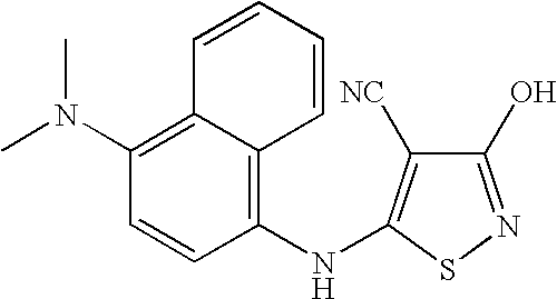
C1(O)=NSC(NC2=C3C(=C(N(C)C)C=C2)C=CC=C3)=C1[NC]
